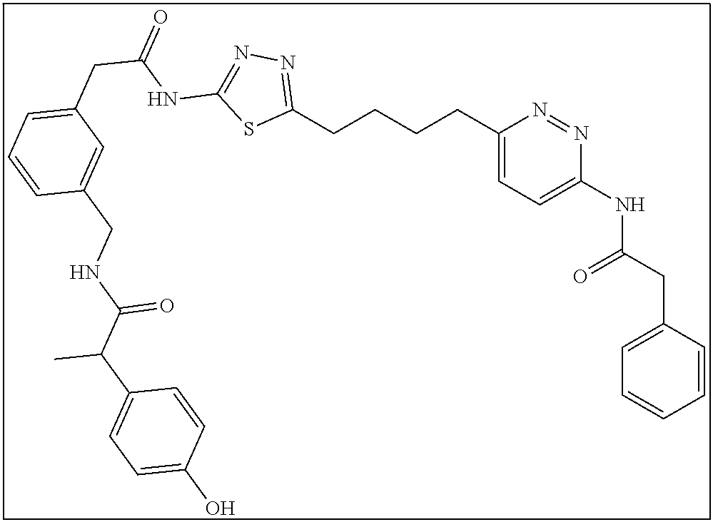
C1(CCCCC2=NN=C(NC(CC3=CC=CC(CNC(C(C4=CC=C(O)C=C4)C)=O)=C3)=O)S2)=CC=C(NC(CC2=CC=CC=C2)=O)N=N1
